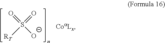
O=S([O-])(=O)[RT]
